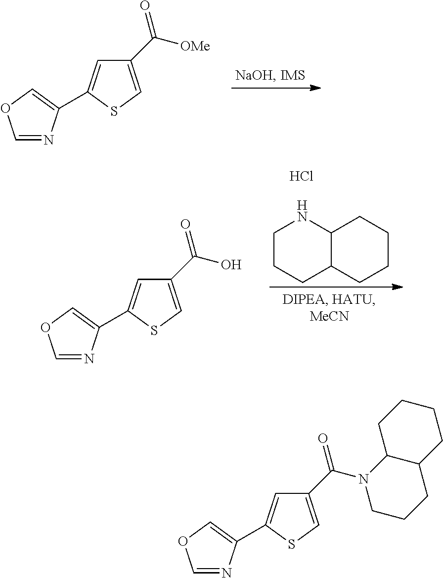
C1(C([OMe])=O)=CSC(C2=COC=N2)=C1.C1CCC2C(N1)CCCC2.Cl.C1(C(O)=O)=CSC(C2=COC=N2)=C1.C1(C(N2CCCC3C2CCCC3)=O)=CSC(C2=COC=N2)=C1
